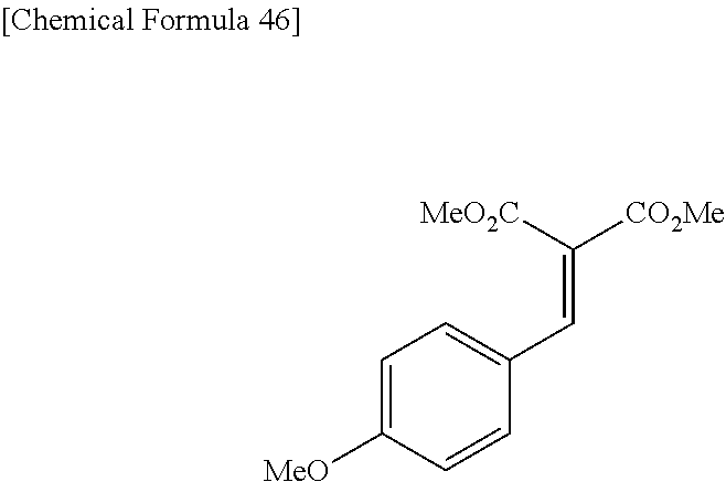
C1=C([MeO])C=CC(C=C([CO2Me])[MeO2C])=C1
